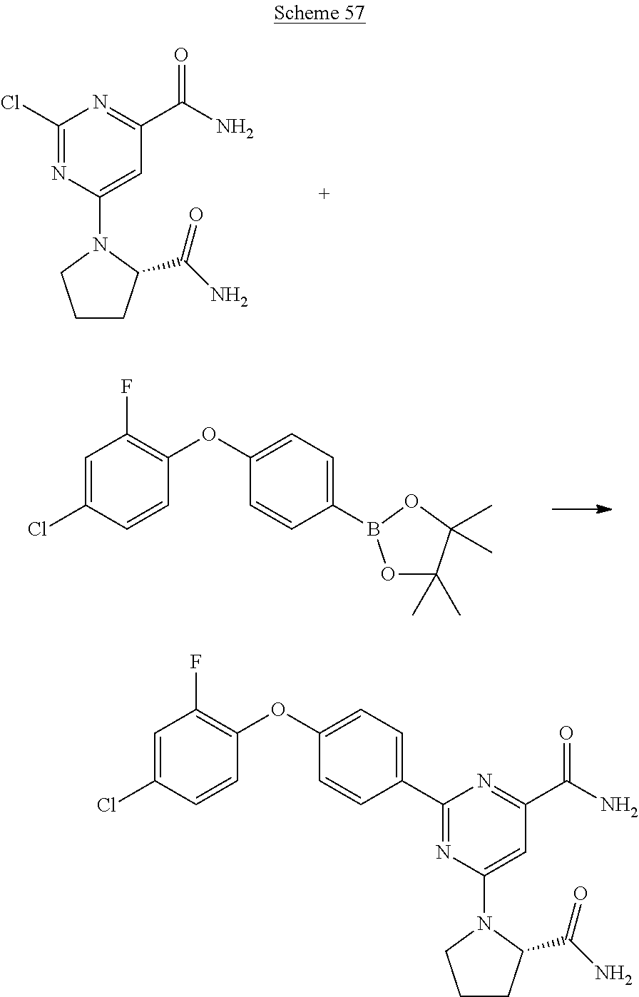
C1CC(C(N)=O)N(C2=CC(C(=O)N)=NC(Cl)=N2)C1.C1=C(Cl)C=CC(OC2=CC=C(B3OC(C)(C)C(C)(C)O3)C=C2)=C1F.C1CC(C(N)=O)N(C2=CC(C(=O)N)=NC(C3=CC=C(OC4=C(F)C=C(Cl)C=C4)C=C3)=N2)C1
